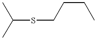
C(SCCCC)(C)C
